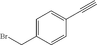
C1=C(CBr)C=CC(C#C)=C1
